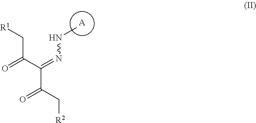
[A].C(C(C(=NNC)C(C[R2])=O)=O)[R1]
